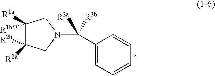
C1(C(N2CC([R2b])([R2a])C([R1a])([R1b])C2)([R3a])[R3b])=CC=CC=C1
